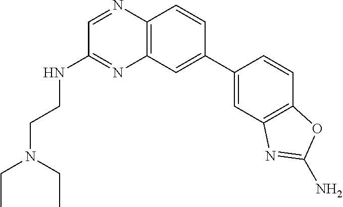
C12=C(C=C(C3=CC4=C(C=C3)OC(N)=N4)C=C1)N=C(NCCN(CC)CC)C=N2
